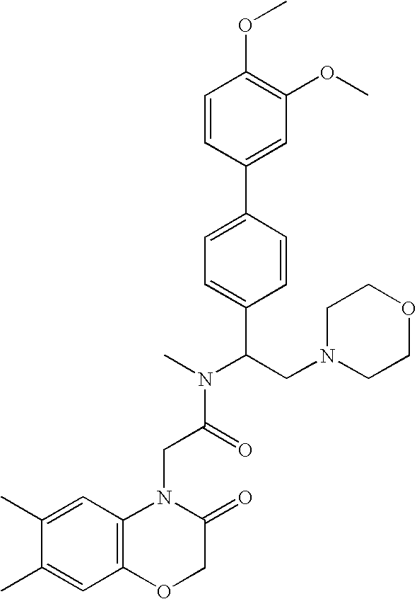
C1=C(C)C(C)=CC2=C1N(CC(N(C)C(C1=CC=C(C3=CC(OC)=C(OC)C=C3)C=C1)CN1CCOCC1)=O)C(=O)CO2
